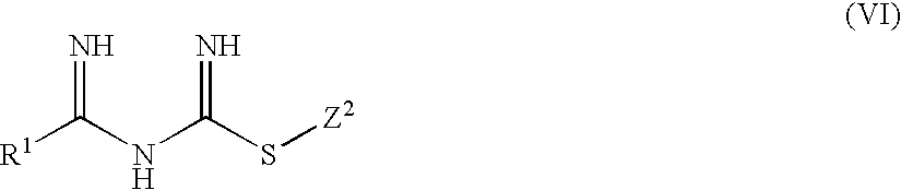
N=C(NC(S[Z2])=N)[R1]
